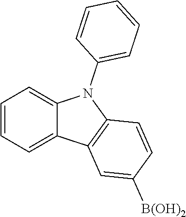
C1=CC=C2C(=C1)N(C1=CC=CC=C1)C1=C2C=C([B(OH)2])C=C1
